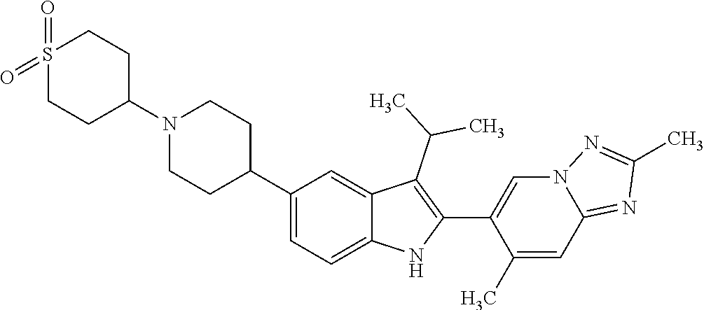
N1(C2CCS(=O)(=O)CC2)CCC(C2=CC=C3C(=C2)C(C(C)C)=C(C2=CN4C(=NC(C)=N4)C=C2C)N3)CC1
